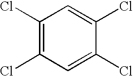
C1(Cl)=C(Cl)C=C(Cl)C(Cl)=C1
